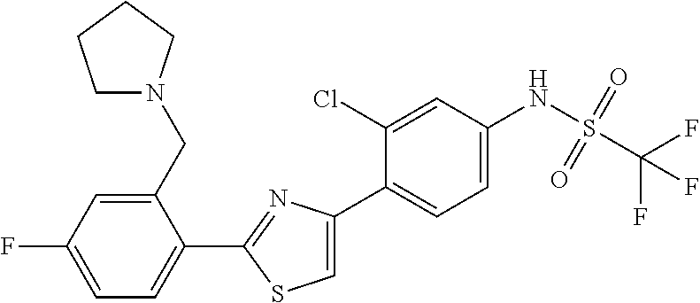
C1(C2=NC(C3=CC=C(NS(C(F)(F)F)(=O)=O)C=C3Cl)=CS2)=CC=C(F)C=C1CN1CCCC1
